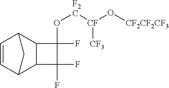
C1=CC2C3C(C1C2)C(F)(O[F2C][CF](O[CF2CF2CF3])[CF3])C3(F)F
